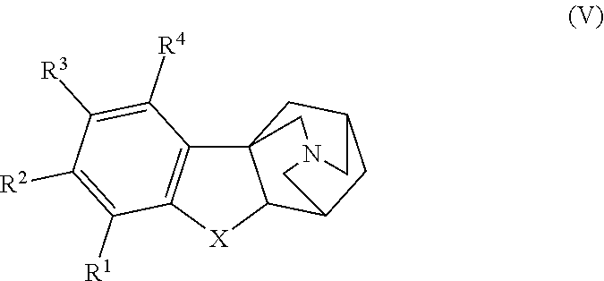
C12=C(C([R4])=C([R3])C([R2])=C1[R1])C13C([X]2)C2CC(C1)CN(C3)C2
